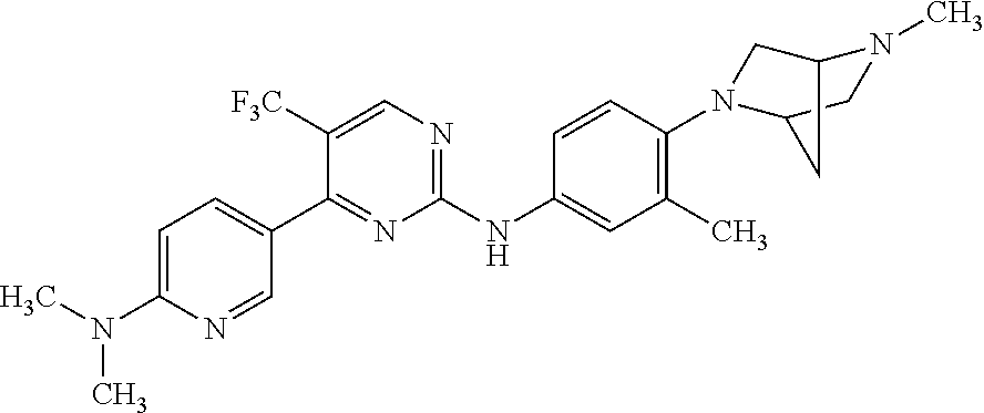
CN(C1=CC=C(C2=NC(NC3=CC(C)=C(N4CC5N(C)CC4C5)C=C3)=NC=C2[F3C])C=N1)C
